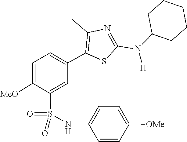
C1CC(N(C2=NC(C)=C(C3=CC=C([MeO])C(S(=O)(NC4=CC=C([OMe])C=C4)=O)=C3)S2)[H])CCC1
